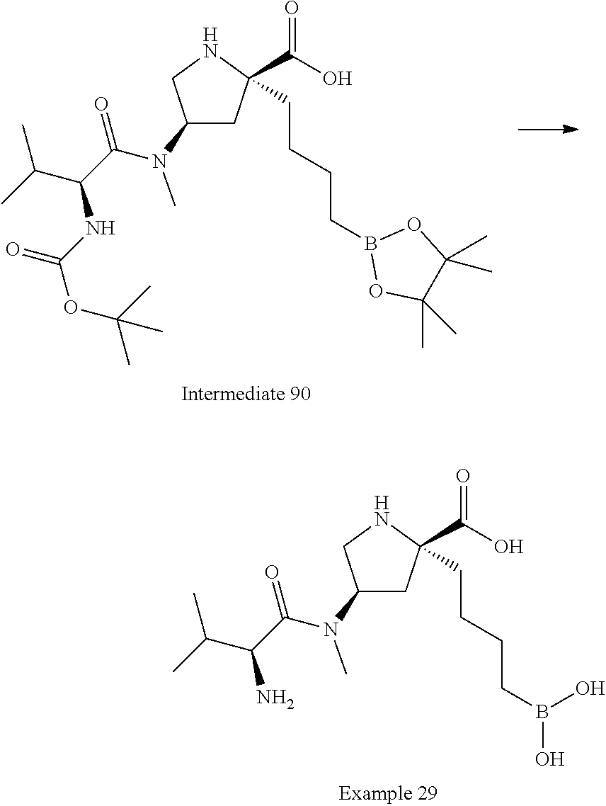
C1(N(C)C(C(C(C)C)N)=O)CC(C(O)=O)(CCCCB(O)O)NC1.C1(N(C)C(C(C(C)C)NC(OC(C)(C)C)=O)=O)CC(C(O)=O)(CCCCB2OC(C)(C)C(C)(C)O2)NC1
